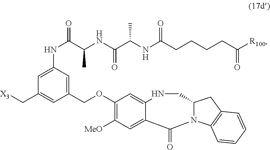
C1(OCC2=CC(NC(C(NC(C(NC(CCCCC([R100])=O)=O)C)=O)C)=O)=CC(C[X3])=C2)=C([MeO])C=C2C(=C1)NCC1N(C3=C(C1)C=CC=C3)C2=O
